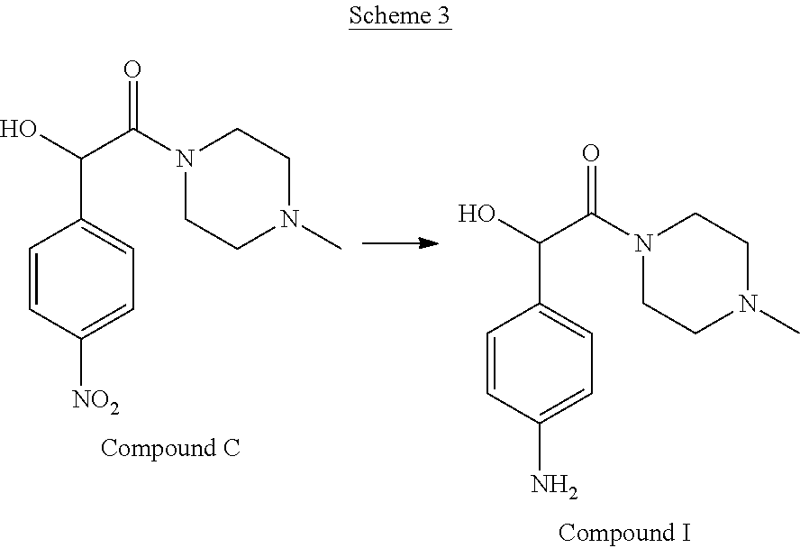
C1=CC([NO2])=CC=C1C(O)C(N1CCN(C)CC1)=O.C1=CC(N)=CC=C1C(O)C(N1CCN(C)CC1)=O
